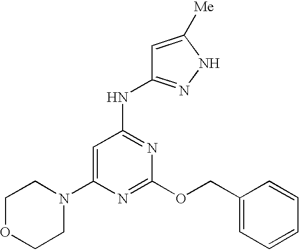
C1=C(N2CCOCC2)N=C(OCC2=CC=CC=C2)N=C1NC1=NNC([Me])=C1
